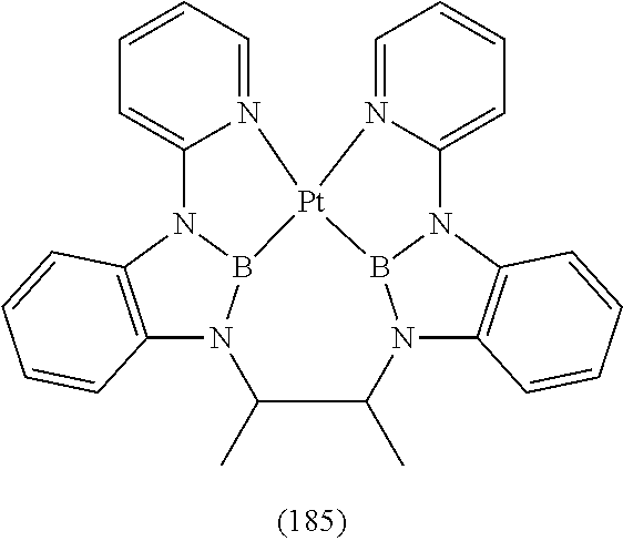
C1=CC=N2C(=C1)N1C3=C(N4B1[Pt]21N2=CC=CC=C2N2B1N(C1=C2C=CC=C1)C(C)C4C)C=CC=C3
